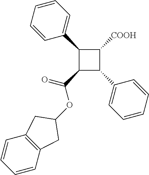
C1(C2=CC=CC=C2)C(C(OC2CC3=C(C2)C=CC=C3)=O)C(C2=CC=CC=C2)C1[COOH]
